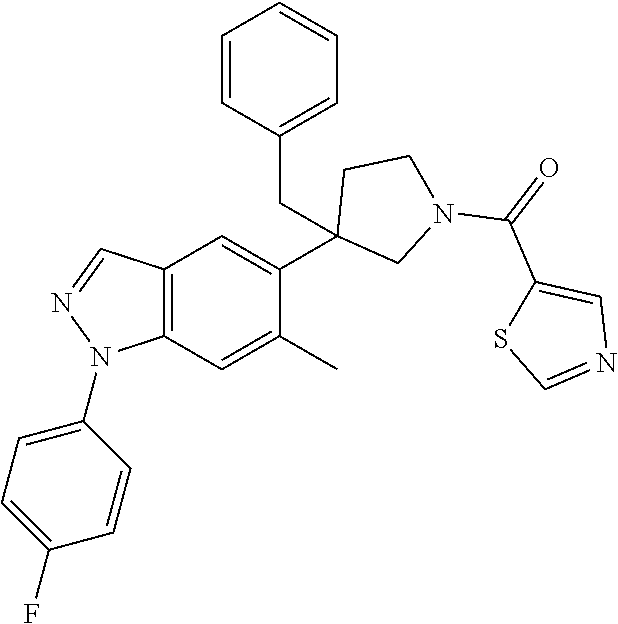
C12=C(C=C(C)C(C3(CC4=CC=CC=C4)CN(C(=O)C4=CN=CS4)CC3)=C1)N(C1=CC=C(F)C=C1)N=C2
